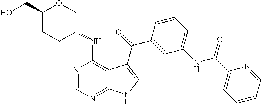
C1=C(NC(C2=CC=CC=N2)=O)C=C(C(=O)C2=CNC3=NC=NC(NC4COC(CO)CC4)=C32)C=C1
